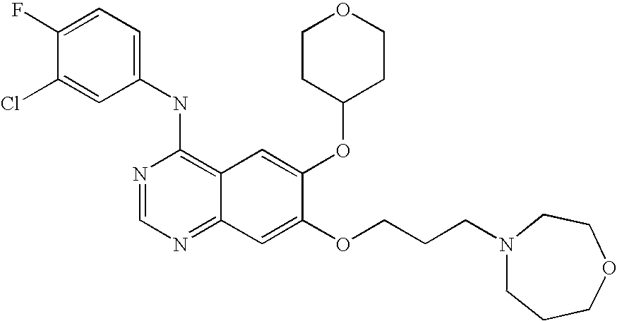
C1=C(Cl)C(F)=CC=C1NC1=C2C(=NC=N1)C=C(OCCCN1CCCOCC1)C(OC1CCOCC1)=C2
